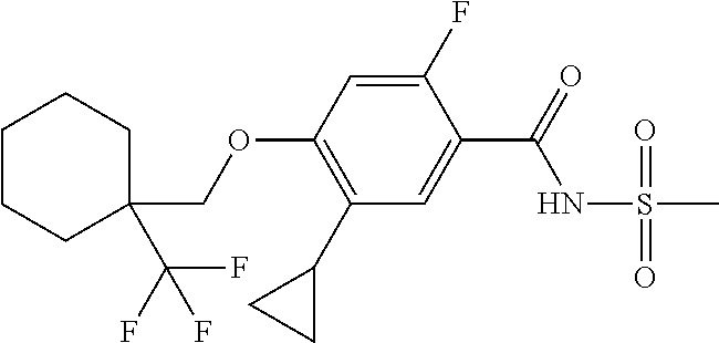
C1(C2CC2)=C(OCC2(C(F)(F)F)CCCCC2)C=C(F)C(C(=O)NS(=O)(=O)C)=C1
